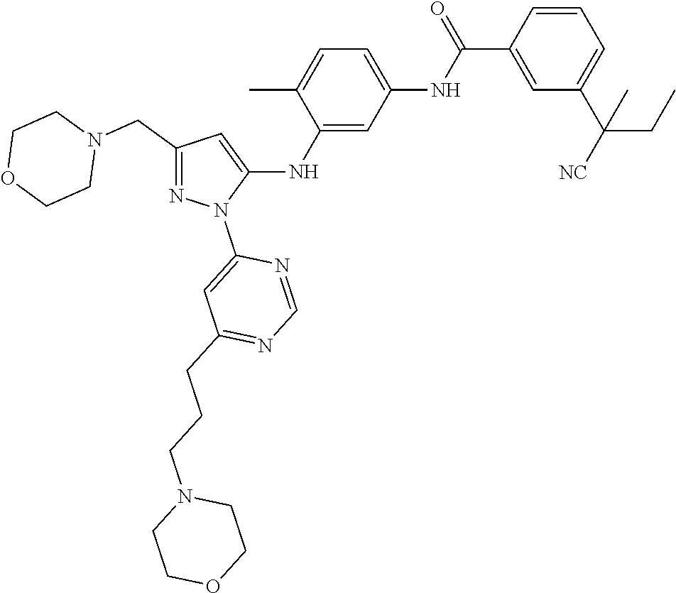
C1(CN2CCOCC2)=NN(C2=CC(CCCN3CCOCC3)=NC=N2)C(NC2=CC(NC(C3=CC(C([NC])(CC)C)=CC=C3)=O)=CC=C2C)=C1
